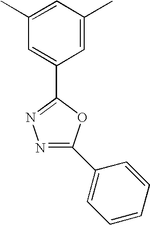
C1=C(C)C=C(C2=NN=C(C3=CC=CC=C3)O2)C=C1C
